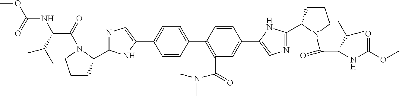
C1=C2C(=CC=C1C1=CN=C(C3CCCN3C(C(NC(=O)OC)C(C)C)=O)N1)C1=C(C=C(C3=CN=C(C4CCCN4C(=O)C(C(C)C)NC(=O)OC)N3)C=C1)C(=O)N(C)C2
